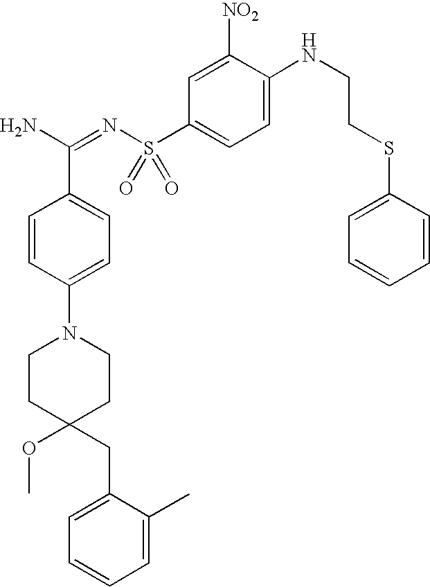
C1=CC(N2CCC(OC)(CC3=CC=CC=C3C)CC2)=CC=C1C(N)=NS(C1=CC=C(NCCSC2=CC=CC=C2)C([NO2])=C1)(=O)=O
